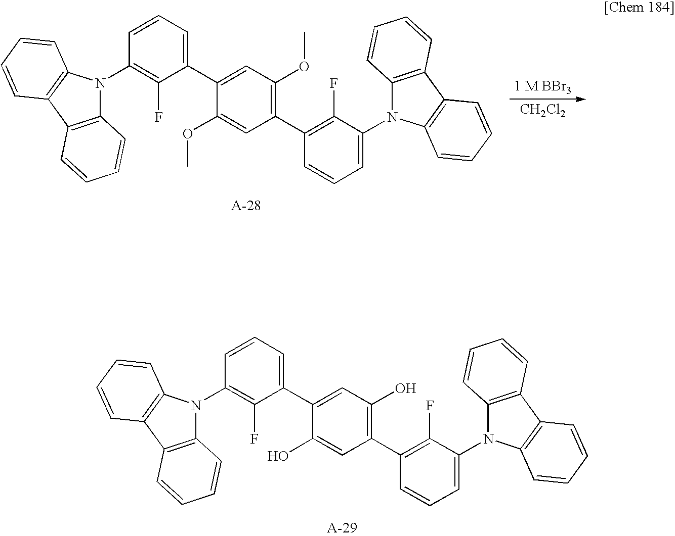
C1=C(N2C3=C(C4=C2C=CC=C4)C=CC=C3)C(F)=C(C2=C(O)C=C(C3=CC=CC(N4C5=C(C6=C4C=CC=C6)C=CC=C5)=C3F)C(O)=C2)C=C1.[CH2Cl2].C1=C(N2C3=C(C4=C2C=CC=C4)C=CC=C3)C(F)=C(C2=C(OC)C=C(C3=CC=CC(N4C5=C(C6=C4C=CC=C6)C=CC=C5)=C3F)C(OC)=C2)C=C1
